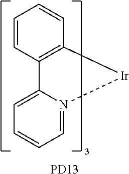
C12=C(C=CC=C1)[Ir]N1=CC=CC=C21.[PD13]
